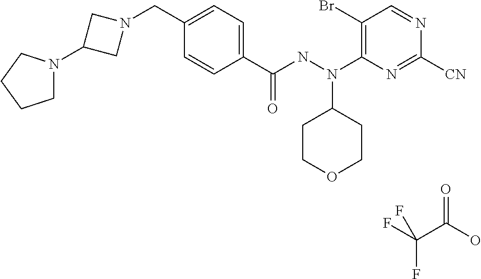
FC(C(O)=O)(F)F.N1(CC2=CC=C(C(NN(C3=C(Br)C=NC([CN])=N3)C3CCOCC3)=O)C=C2)CC(N2CCCC2)C1
